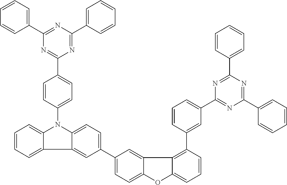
C1=CC=C2C(=C1)N(C1=CC=C(C3=NC(C4=CC=CC=C4)=NC(C4=CC=CC=C4)=N3)C=C1)C1=CC=C(C3=CC=C4C(=C3)C3=C(C5=CC(C6=NC(C7=CC=CC=C7)=NC(C7=CC=CC=C7)=N6)=CC=C5)C=CC=C3O4)C=C21
